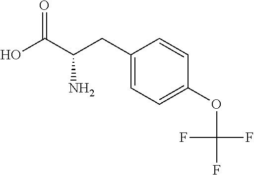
C1(CC(C(O)=O)N)=CC=C(OC(F)(F)F)C=C1
